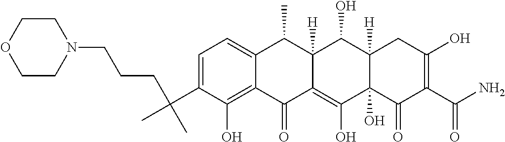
C1=C(C(C)(CCCN2CCOCC2)C)C(O)=C2C(=C1)C(C)C1([H])C(=C(O)C3(O)C([H])(C1O)CC(O)=C(C(N)=O)C3=O)C2=O
